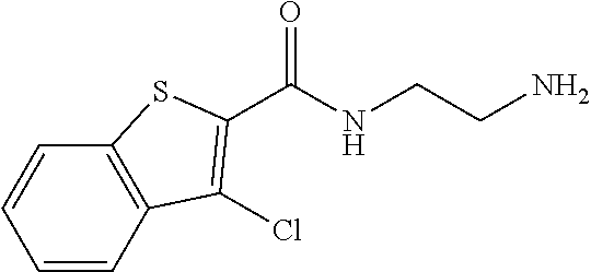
C1=CC2=C(C=C1)SC(C(NCCN)=O)=C2Cl
